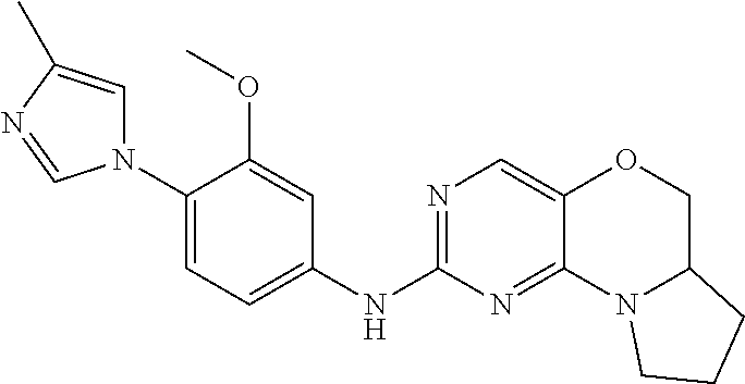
C1(N2C=C(C)N=C2)=CC=C(NC2=NC=C3C(=N2)N2C(CO3)CCC2)C=C1OC
